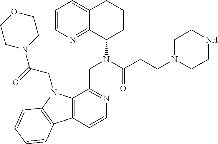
C1=CN=C2C(=C1)CCCC2N(C(CCN1CCNCC1)=O)CC1=NC=CC2=C1N(CC(N1CCOCC1)=O)C1=C2C=CC=C1
